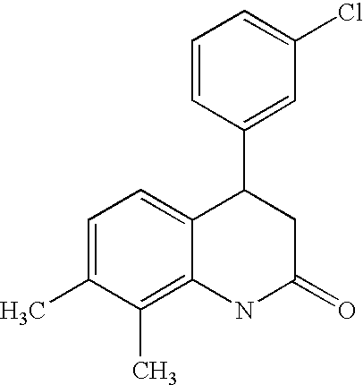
CC1=CC=C2C(=C1C)NC(=O)CC2C1=CC(Cl)=CC=C1
